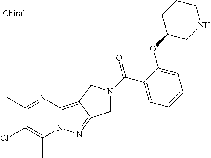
C1(C)=NC2=C3C(=NN2C(C)=C1Cl)CN(C(C1=CC=CC=C1OC1CCCNC1)=O)C3
